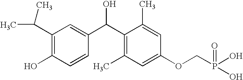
C1(C(C)C)=C(O)C=CC(C(C2=C(C)C=C(OCP(O)(=O)O)C=C2C)O)=C1
